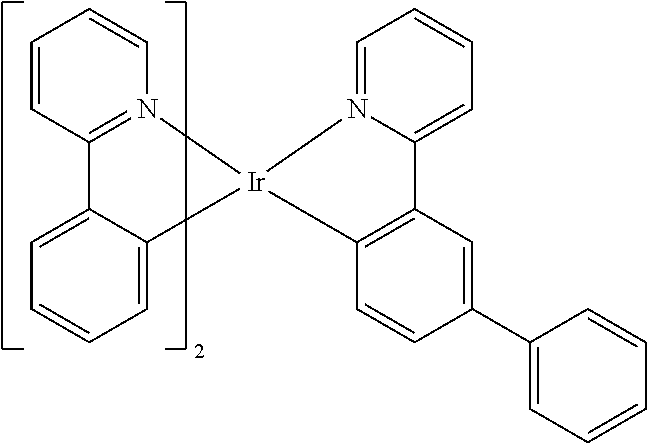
C1=CC2=N(C=C1)[Ir]1(C3=CC=CC=C23)N2=CC=CC=C2C2=C1C=CC(C1=CC=CC=C1)=C2
